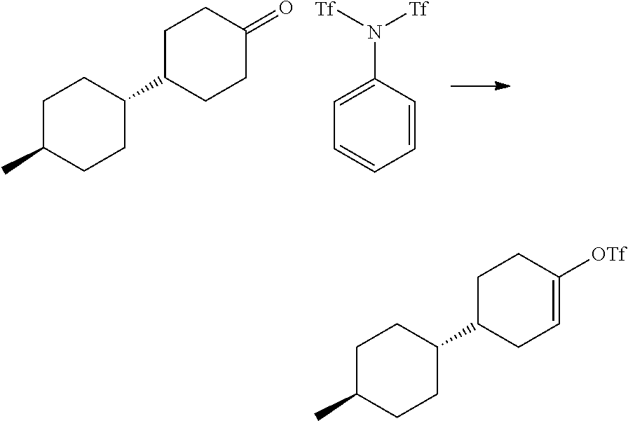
C1C(C)CCC(C2CCC(=O)CC2)C1.C1=CC=CC(N([Tf])[Tf])=C1.C1C(C)CCC(C2CC=C([OTf])CC2)C1
